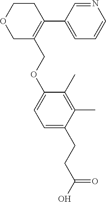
C1=CC=C(C2=C(COC3=CC=C(CCC(=O)O)C(C)=C3C)COCC2)C=N1
